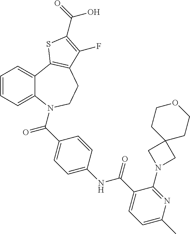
C1=CC=C2C(=C1)C1=C(CCN2C(C2=CC=C(NC(C3=CC=C(C)N=C3N3CC4(C3)CCOCC4)=O)C=C2)=O)C(F)=C(C(=O)O)S1
